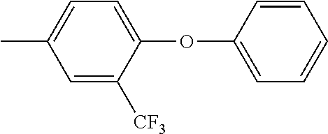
CC1=CC=C(OC2=CC=CC=C2)C([CF3])=C1
